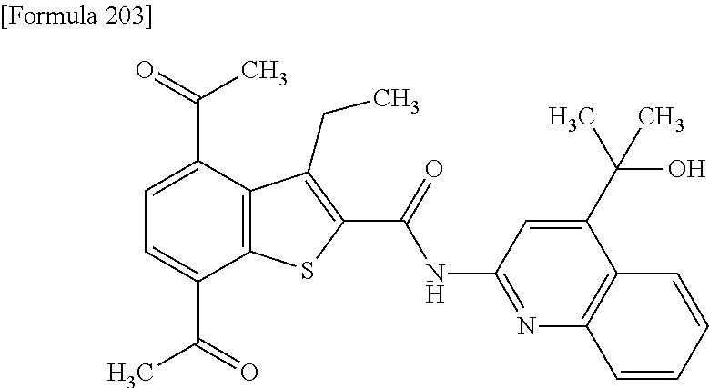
C1=C(C(=O)C)C2=C(C(C(=O)C)=C1)C(CC)=C(C(=O)NC1=NC3=C(C(C(C)(O)C)=C1)C=CC=C3)S2
